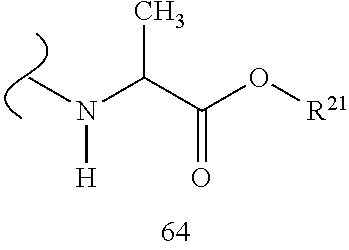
C(C(O[R21])=O)(C)N([H])C
